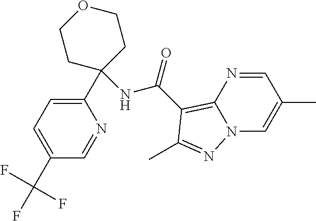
C1(C(F)(F)F)=CC=C(C2(NC(=O)C3=C4N(C=C(C)C=N4)N=C3C)CCOCC2)N=C1
